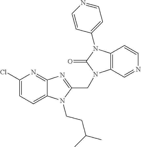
C12=NC(Cl)=CC=C1N(CCC(C)C)C(CN1C3=C(N(C4=CC=NC=C4)C1=O)C=CN=C3)=N2
